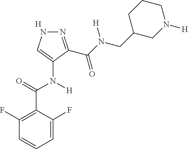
[H].C1=C(F)C(C(=O)N(C2=CNN=C2C(N(CC2CN([H])CCC2)[H])=O)[H])=C(F)C=C1
